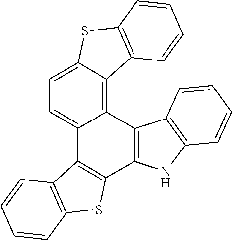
C1=CC=CC2=C1C1=C(C3=C(C4=C5C(=CC=C14)SC1=C5C=CC=C1)C1=C(C=CC=C1)N3)S2
